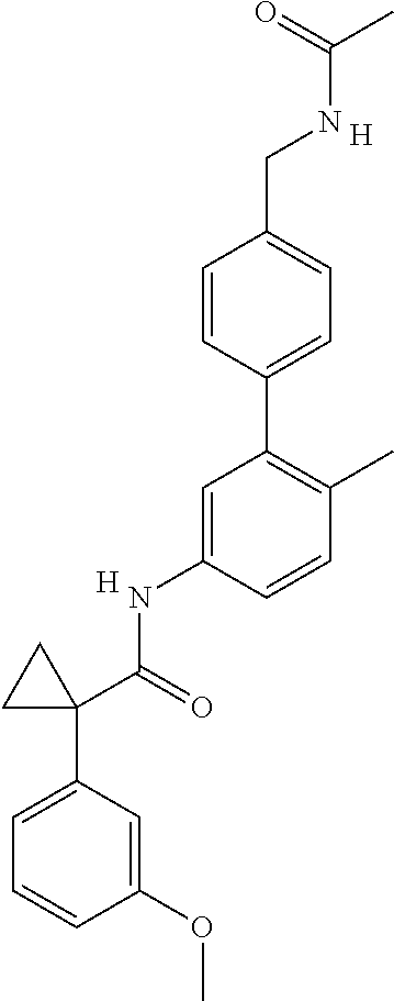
C1=CC(C2=C(C)C=CC(NC(C3(C4=CC=CC(OC)=C4)CC3)=O)=C2)=CC=C1CNC(C)=O.[H].[H]
